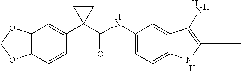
[H].C12=C(C=CC(C3(C(NC4=CC=C5C(=C4)C(N)=C(C(C)(C)C)N5)=O)CC3)=C1)OCO2.[H].[H]
